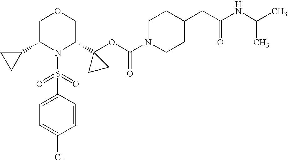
C1(C2N(S(=O)(=O)C3=CC=C(Cl)C=C3)C(C3(OC(=O)N4CCC(CC(=O)NC(C)C)CC4)CC3)COC2)CC1
